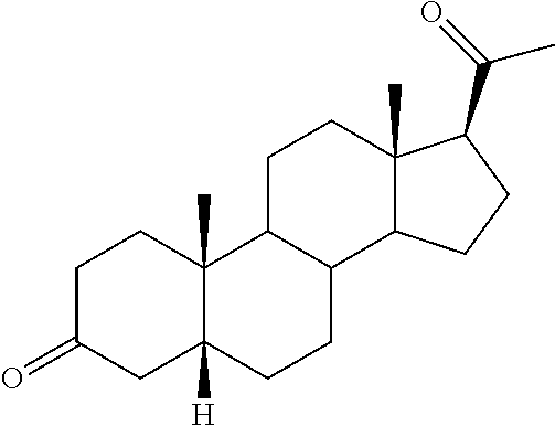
C1C(=O)CC2([H])C(C)(C1)C1C(CC2)C2C(C)(CC1)C(C(C)=O)CC2
